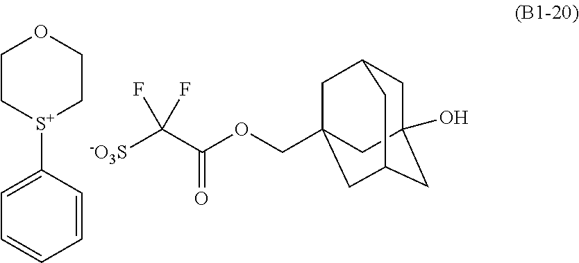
[-O3S]C(C(OCC12CC3CC(O)(CC(C1)C3)C2)=O)(F)F.C1=C([S+]2CCOCC2)C=CC=C1
